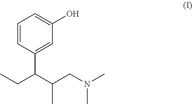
C1=CC(C(CC)C(C)CN(C)C)=CC(O)=C1
